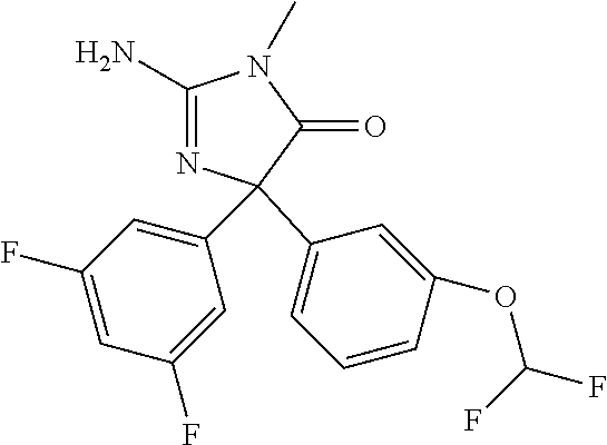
C1=CC(OC(F)F)=CC(C2(C3=CC(F)=CC(F)=C3)N=C(N)N(C)C2=O)=C1
